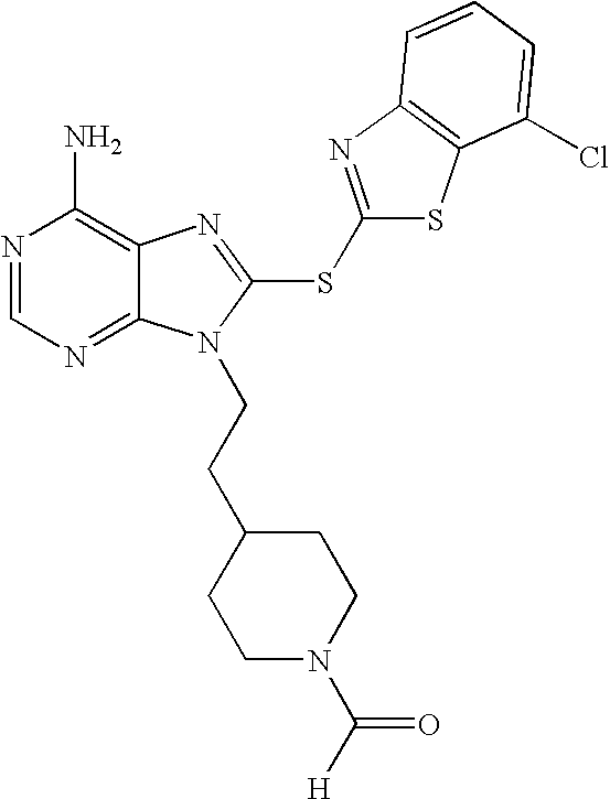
N1=CN=C2C(=C1N)N=C(SC1=NC3=C(S1)C(Cl)=CC=C3)N2CCC1CCN(C([H])=O)CC1
